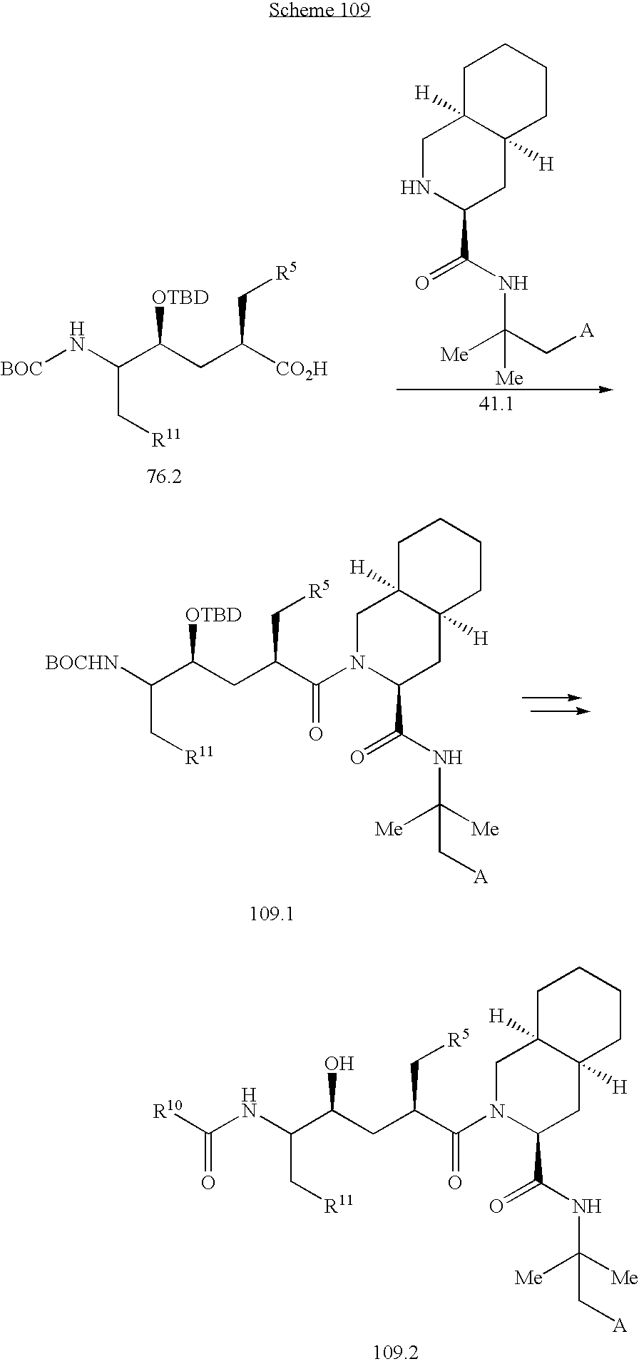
[BOC]NC(C[R11])C(CC(C[R5])[CO2H])[OTBD].C1C2([H])C([H])(CCC1)CC(C(=O)NC([Me])(C[A])[Me])NC2.[BOCHN]C(C[R11])C(CC(C(N1C(C(=O)NC([Me])([Me])C[A])CC2([H])C([H])(C1)CCCC2)=O)C[R5])[OTBD].N(C(C[R11])C(CC(C(N1C(C(=O)NC([Me])([Me])C[A])CC2([H])C([H])(C1)CCCC2)=O)C[R5])O)C([R10])=O
